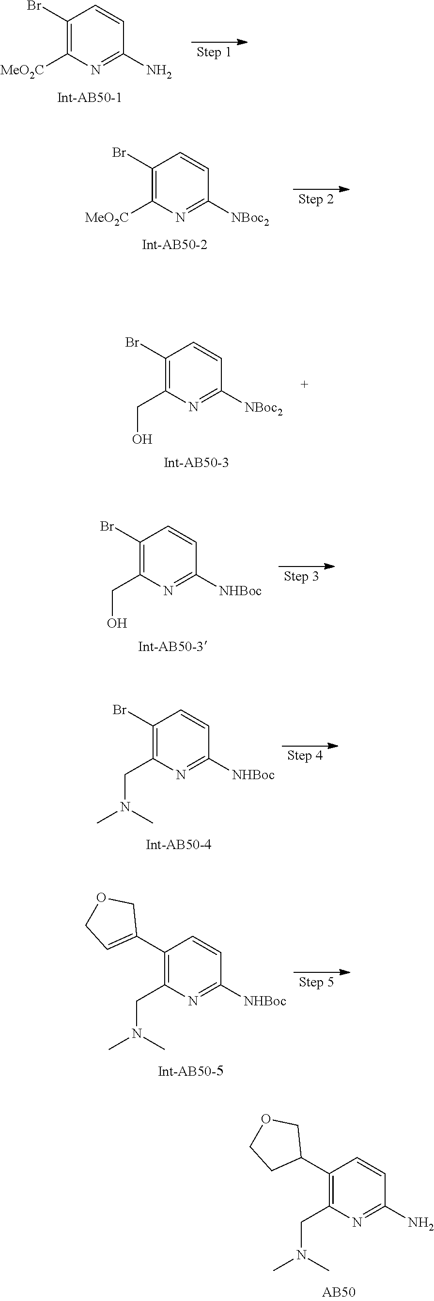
C1(Br)=C([MeO2C])N=C(N)C=C1.C1(Br)=C([MeO2C])N=C([NBoc2])C=C1.C1(C2COCC2)=C(CN(C)C)N=C(N)C=C1.C1(Br)=C(CO)N=C([NBoc2])C=C1.C1(Br)=C(CO)N=C([NHBoc])C=C1.C1(Br)=C(CN(C)C)N=C([NHBoc])C=C1.C1(C2=CCOC2)=C(CN(C)C)N=C([NHBoc])C=C1
